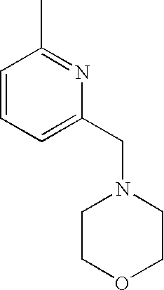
CC1=NC(CN2CCOCC2)=CC=C1
